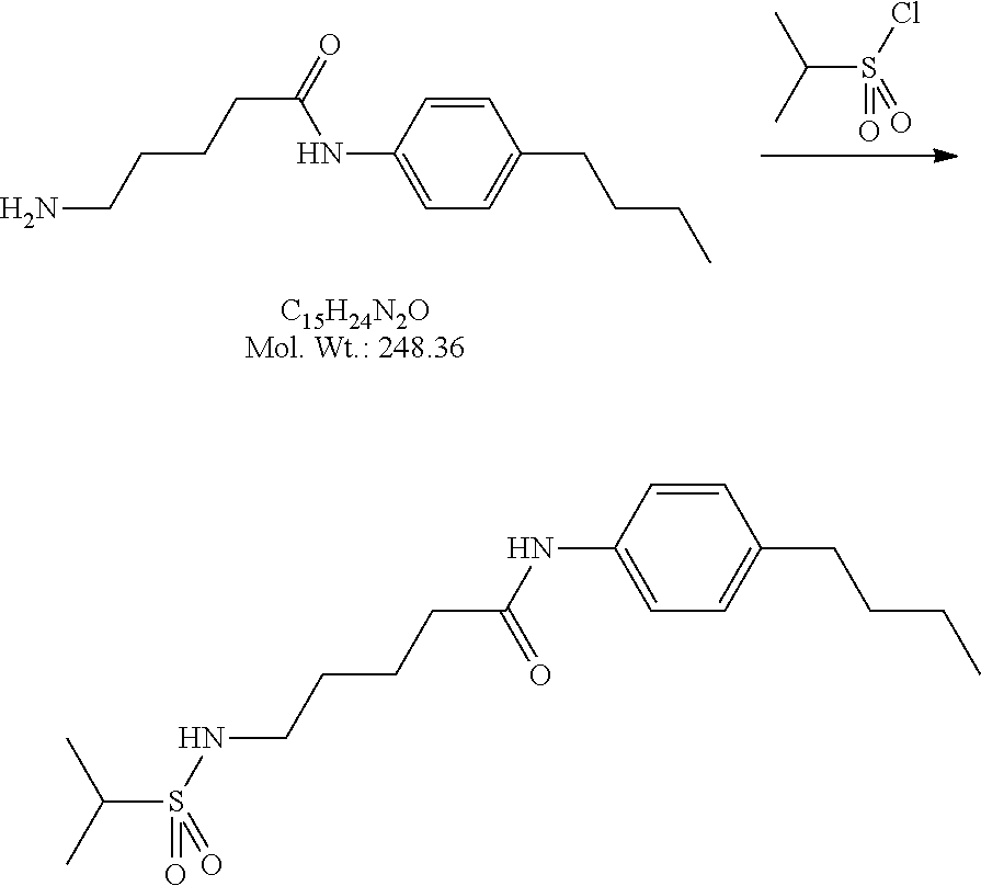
C(S(Cl)(=O)=O)(C)C.NCCCCC(=O)NC1=CC=C(CCCC)C=C1.C(CCCC(NC1=CC=C(CCCC)C=C1)=O)NS(C(C)C)(=O)=O
